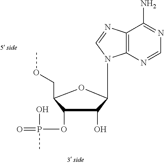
N1=C(N)C2=C(N=C1)N(C1C(O)C(OP(=O)(C)O)C(COC)O1)C=N2
